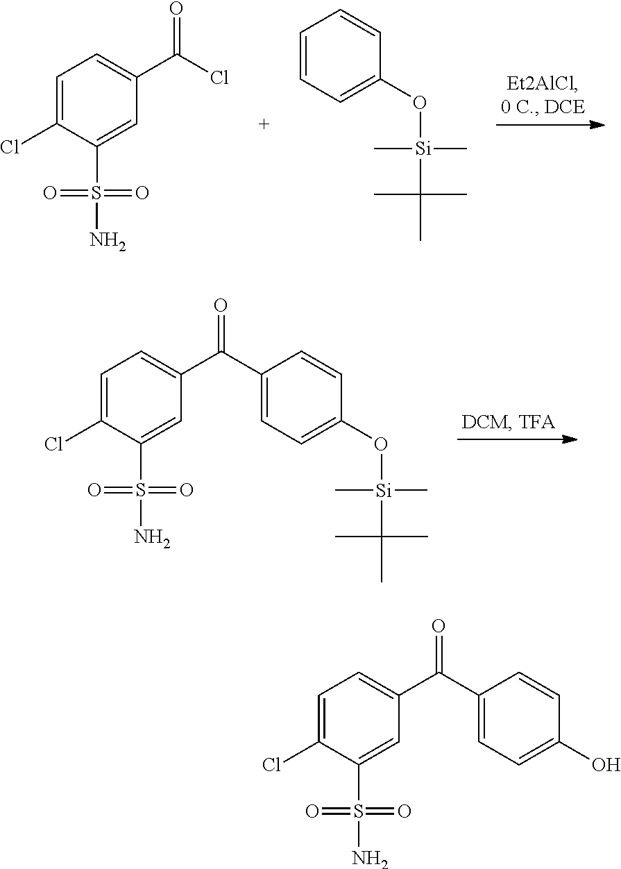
C1=C(Cl)C(S(N)(=O)=O)=CC(C(Cl)=O)=C1.C1=CC=C(O[Si](C(C)(C)C)(C)C)C=C1.C1=C(Cl)C(S(N)(=O)=O)=CC(C(=O)C2=CC=C(O[Si](C(C)(C)C)(C)C)C=C2)=C1.C1=C(Cl)C(S(N)(=O)=O)=CC(C(=O)C2=CC=C(O)C=C2)=C1
